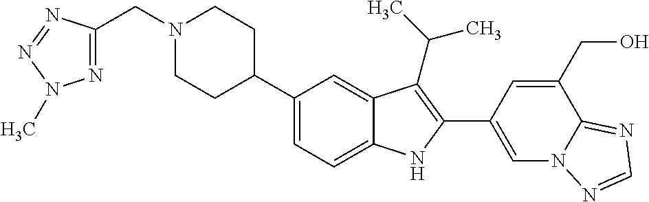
N1(CC2=NN(C)N=N2)CCC(C2=CC=C3C(=C2)C(C(C)C)=C(C2=CN4C(=NC=N4)C(CO)=C2)N3)CC1
